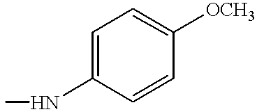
C1=C(NC)C=CC([OCH3])=C1
